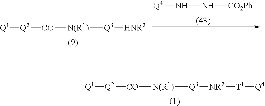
[Q1][Q2][CO][N(R1)][Q3][NR2][T1][Q4].[N(R1)]([Q3][HNR2])[CO][Q2][Q1].[Q4]NN[CO2Ph]
